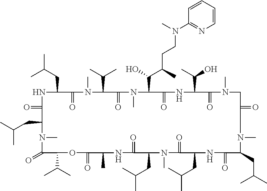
C1(=O)C(C(C)C)OC(=O)C(C)NC(=O)C(CC(C)C)N(C)C(=O)C(CC(C)C)NC(=O)C(CC(C)C)N(C)C(=O)CN(C)C(=O)C(C(C)O)NC(=O)C(C(O)C(C)CCN(C)C2=NC=CC=C2)N(C)C(=O)C(C(C)C)N(C)C(=O)C(CC(C)C)NC(=O)C(CC(C)C)N1C
